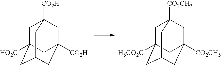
C1C2([HO2C])CC3CC([CO2H])(CC1([CO2H])C3)C2.C1C2([H3CO2C])CC3CC([CO2CH3])(CC1([CO2CH3])C3)C2
